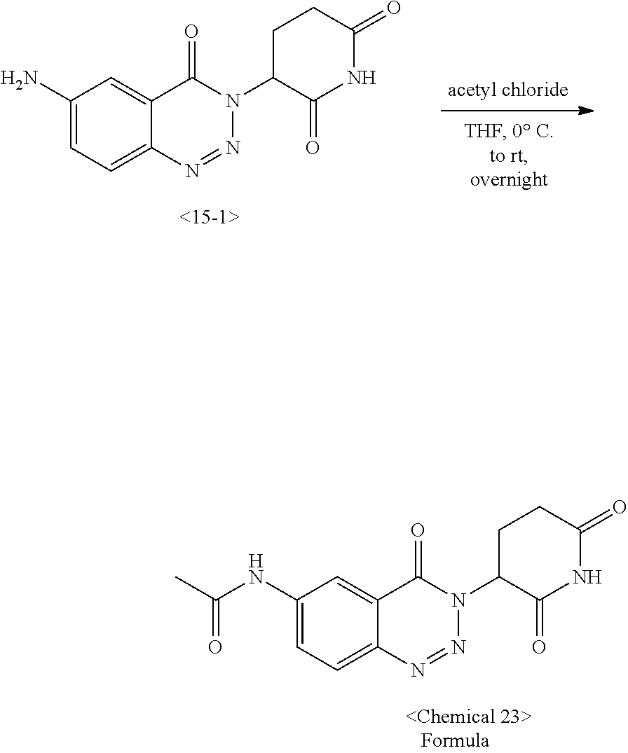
C1(NC(C)=O)=CC=C2C(=C1)C(=O)N(C1C(=O)NC(=O)CC1)N=N2.C1(N)=CC=C2C(=C1)C(=O)N(C1C(=O)NC(=O)CC1)N=N2
